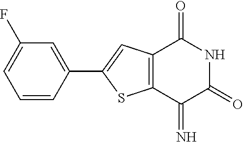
C1(F)=CC=CC(C2=CC3=C(S2)C(=N)C(=O)NC3=O)=C1
